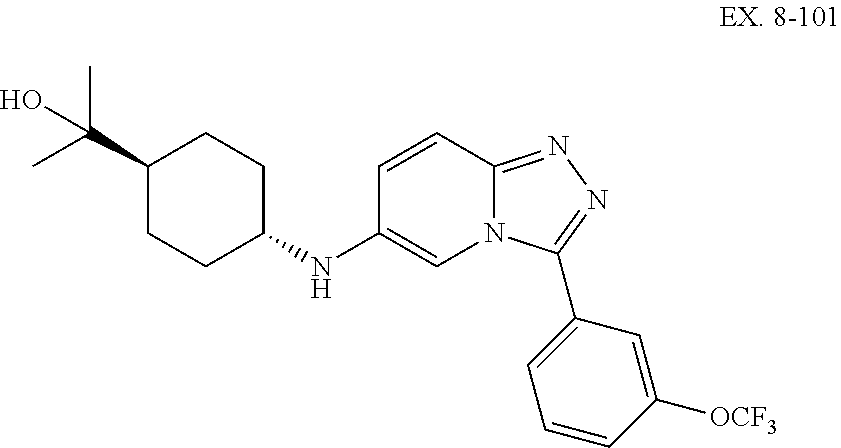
C1(NC2=CN3C(=NN=C3C3=CC=CC([OCF3])=C3)C=C2)CCC(C(C)(C)O)CC1
